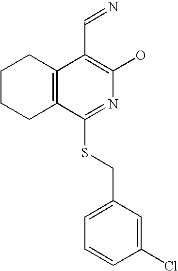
C12=C(C(C=N)=C(O)N=C1SCC1=CC=CC(Cl)=C1)CCCC2
